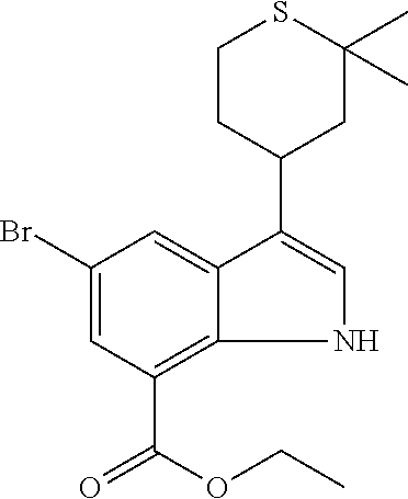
N1C=C(C2CC(C)(C)SCC2)C2=CC(Br)=CC(C(OCC)=O)=C12
